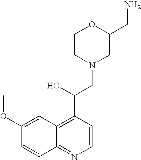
C1CN(CC(O)C2=C3C(=NC=C2)C=CC(OC)=C3)CC(CN)O1
